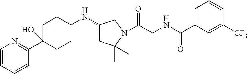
C1=CC=CC(C2(O)CCC(NC3CC(C)(C)N(C(CNC(C4=CC=CC([CF3])=C4)=O)=O)C3)CC2)=N1
